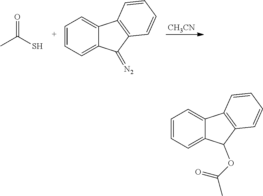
C1=CC=C2C(=C1)C1=C(C2=[N2])C=CC=C1.[CH3CN].CC(S)=O.C1=CC=C2C(=C1)C1=C(C2OC(C)=O)C=CC=C1
